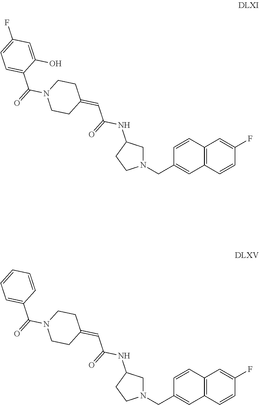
C12=C(C=CC(F)=C1)C=C(CN1CC(NC(=O)C=C3CCN(C(C4=CC=CC=C4)=O)CC3)CC1)C=C2.C12=C(C=CC(F)=C1)C=C(CN1CC(NC(=O)C=C3CCN(C(C4=CC=C(F)C=C4O)=O)CC3)CC1)C=C2
